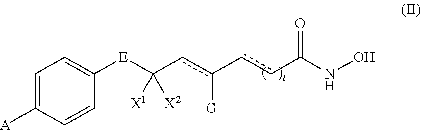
C1=C([A])C=CC([E]C(cc(-ccC(NO)=O)[G])([X1])[X2])=C1
